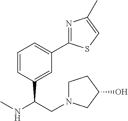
C1=CC(C(CN2CCC(O)C2)NC)=CC(C2=NC(C)=CS2)=C1
